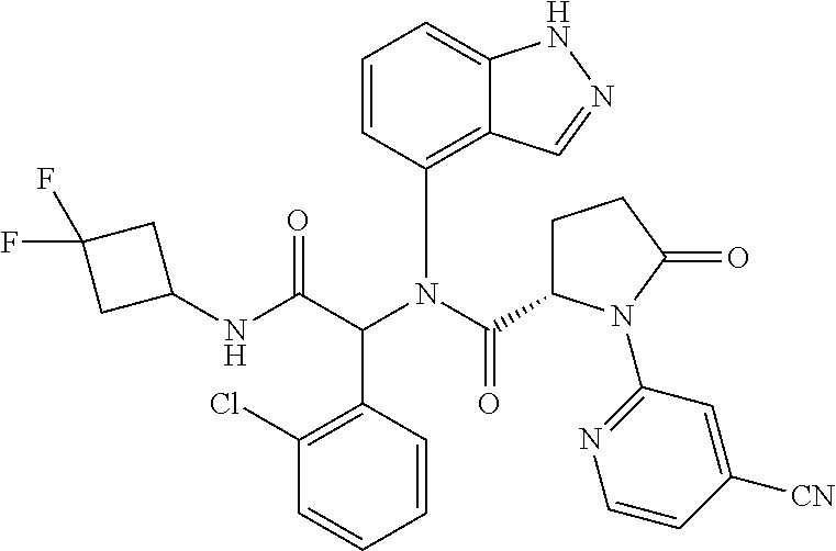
C1(N(C(C2CCC(=O)N2C2=NC=CC([CN])=C2)=O)C(C(NC2CC(F)(F)C2)=O)C2=C(Cl)C=CC=C2)=C2C(=CC=C1)NN=C2
